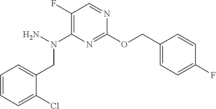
C1(OCC2=CC=C(F)C=C2)=NC(N(N)CC2=CC=CC=C2Cl)=C(F)C=N1
